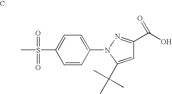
C1=CC(N2C(C(C)(C)C)=CC(C(O)=O)=N2)=CC=C1S(C)(=O)=O
